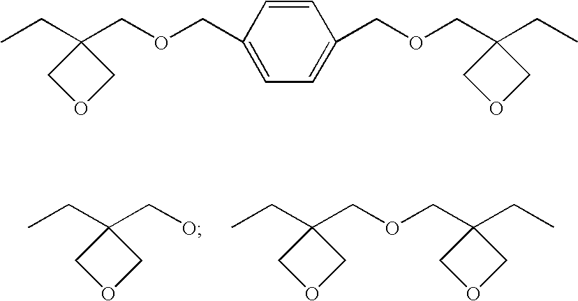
CCC1(CO)COC1.CCC1(COCC2(CC)COC2)COC1.CCC1(COCC2=CC=C(COCC3(CC)COC3)C=C2)COC1
